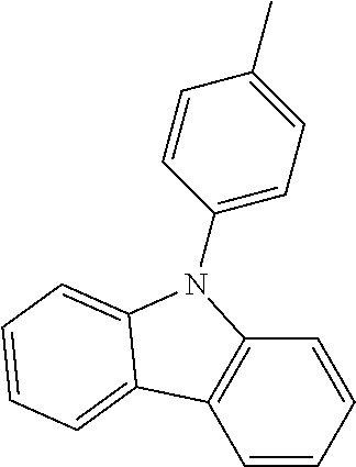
C1=CC=CC2=C1C1=CC=CC=C1N2C1=CC=C(C)C=C1
